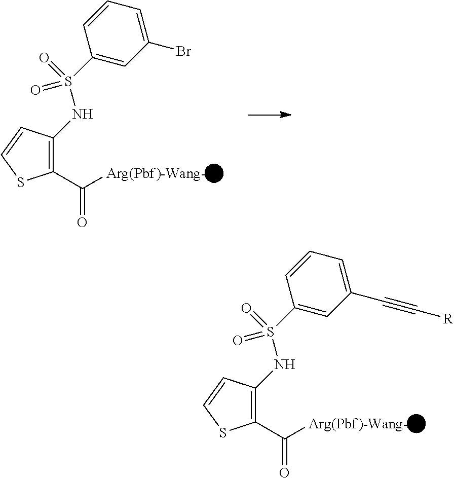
C([Arg(Pbf)-Wang-])(=O)C1=C(NS(C2=CC(Br)=CC=C2)(=O)=O)C=CS1.C([Arg(Pbf)-Wang-])(=O)C1=C(NS(C2=CC(C#C[R])=CC=C2)(=O)=O)C=CS1
